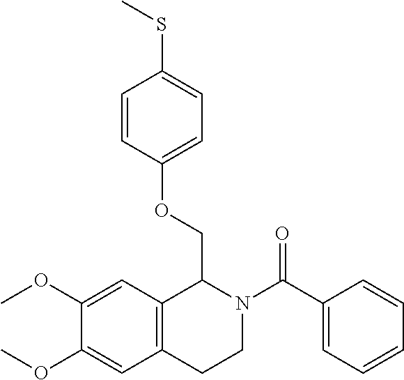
C1(C(N2CCC3=C(C2COC2=CC=C(SC)C=C2)C=C(OC)C(OC)=C3)=O)=CC=CC=C1
